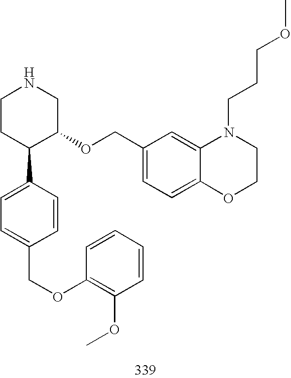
C1CC(C2=CC=C(COC3=C(OC)C=CC=C3)C=C2)C(OCC2=CC=C3C(=C2)N(CCCOC)CCO3)CN1
